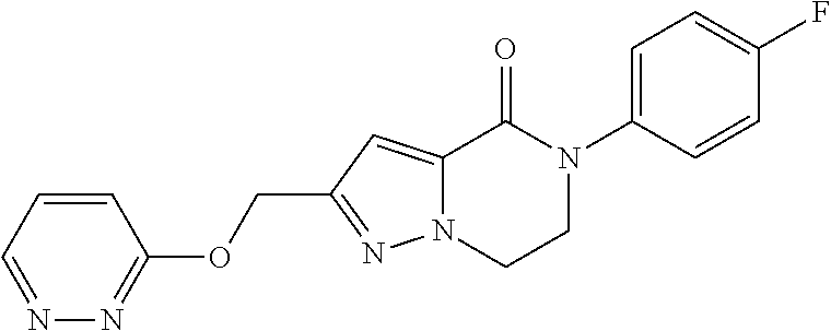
N1=CC=CC(OCC2=NN3C(=C2)C(=O)N(C2=CC=C(F)C=C2)CC3)=N1
